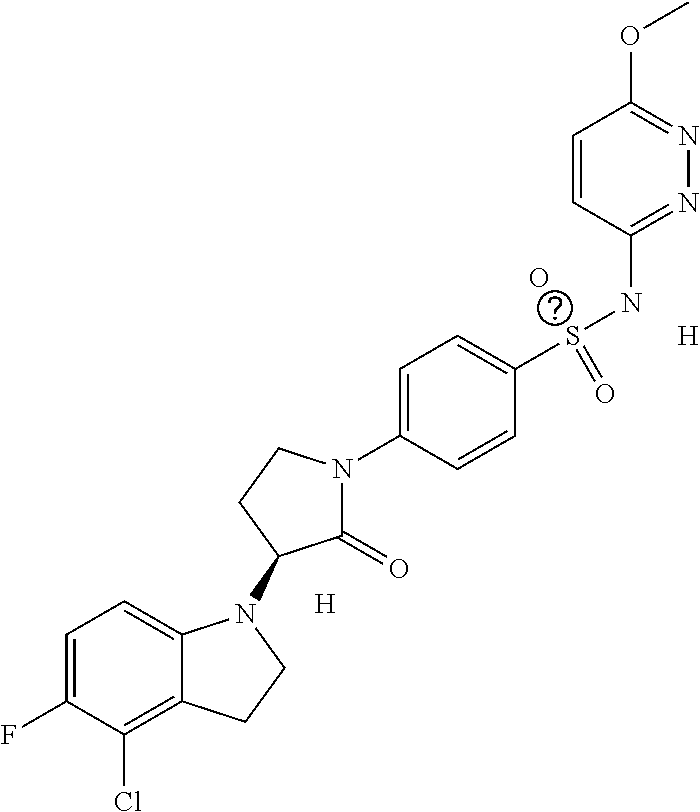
C1=C(F)C(Cl)=C2C(=C1)N(C1C(=O)N(C3=CC=C(S(NC4=NN=C(OC)C=C4)=O)C=C3)CC1)CC2.[H].[H].O
